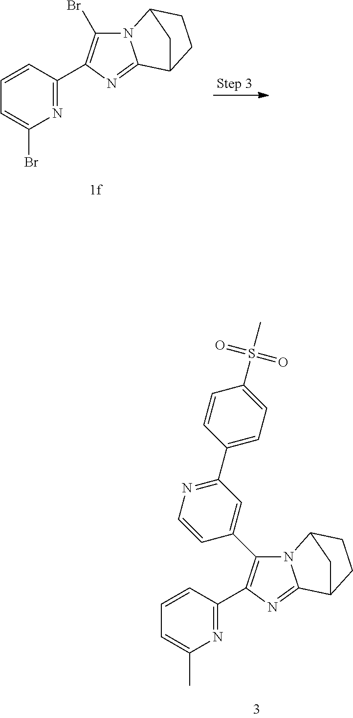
N1=C(C2=C(C3=CC(C4=CC=C(S(=O)(=O)C)C=C4)=NC=C3)N3C(=N2)C2CCC3C2)C=CC=C1C.C1=CC(C2=C(Br)N3C(=N2)C2CCC3C2)=NC(Br)=C1
